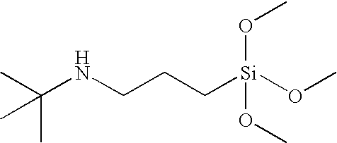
N(CCC[Si](OC)(OC)OC)C(C)(C)C
